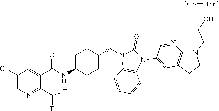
C1(Cl)=CN=C(C(F)F)C(C(NC2CCC(CN3C4=C(N(C5=CC6=C(N(CCO)CC6)N=C5)C3=O)C=CC=C4)CC2)=O)=C1
